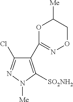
[SO2NH2]C1=C(C2=NOCC([Me])O2)C(Cl)=NN1[Me]
